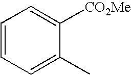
C1=CC=C(C)C([CO2Me])=C1
